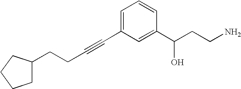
C(C1CCCC1)CC#CC1=CC=CC(C(CCN)O)=C1
